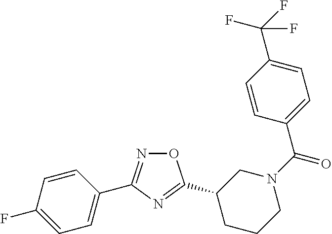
O1N=C(C2=CC=C(F)C=C2)N=C1C1CCCN(C(=O)C2=CC=C(C(F)(F)F)C=C2)C1
